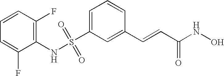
N(S(C1=CC=CC(C=CC(NO)=O)=C1)(=O)=O)C1=C(F)C=CC=C1F
